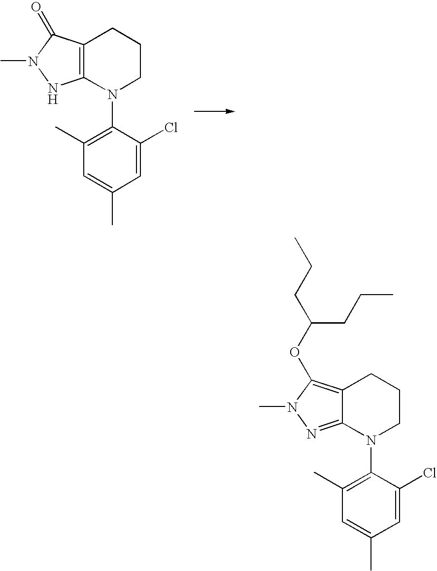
C1=C(Cl)C(N2CCCC3=C2NN(C)C3=O)=C(C)C=C1C.C1=C(Cl)C(N2CCCC3=C(OC(CCC)CCC)N(C)N=C23)=C(C)C=C1C
